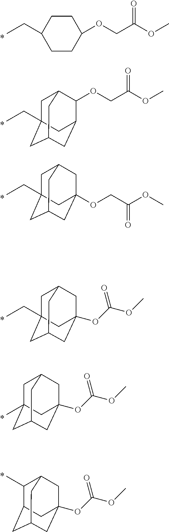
CCC1CCC(OCC(OC)=O)CC1.C1C2(CC)CC3CC(C(OCC(OC)=O)C1C3)C2.C1C2(CC)CC3CC(OCC(OC)=O)(CC1C3)C2.C1C2(CC)CC3CC(OC(OC)=O)(CC1C3)C2.C1C2(C)CC3CC(OC(OC)=O)(CC1C3)C2.C1(C)C2CC3CC(OC(OC)=O)(CC1C3)C2
